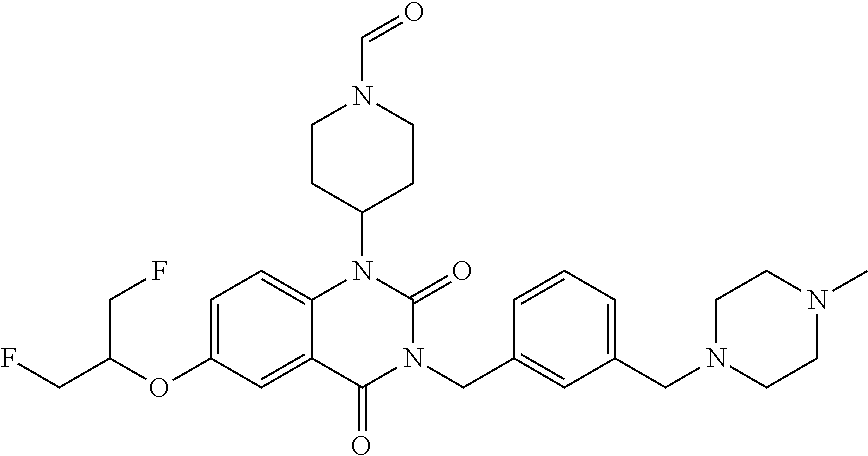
C1=C(OC(CF)CF)C=C2C(=C1)N(C1CCN(C=O)CC1)C(=O)N(CC1=CC(CN3CCN(C)CC3)=CC=C1)C2=O
